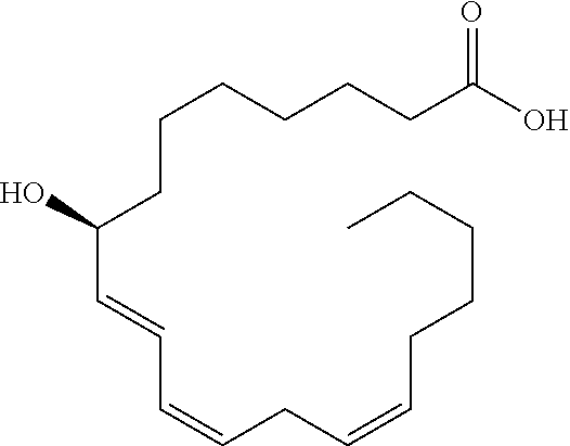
C(CCCCC(O)=O)CC(C=CC=CCC=CCCCCC)O
